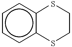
c1ccc2c(c1)SCCS2
